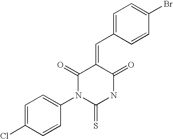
C1=C(Cl)C=CC(N2C(=S)NC(=O)C(=CC3=CC=C(Br)C=C3)C2=O)=C1
